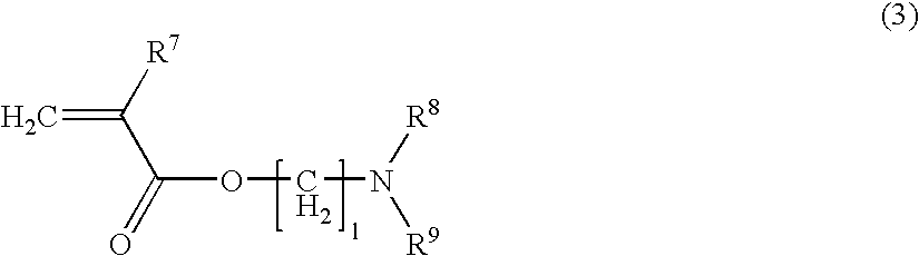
C=C([R7])C(=O)OCN([R9])[R8]
